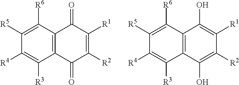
C1([R5])=C([R6])C2=C(C([R3])=C1[R4])C(=O)C([R2])=C([R1])C2=O.C1([R5])=C([R6])C2=C(C([R3])=C1[R4])C(O)=C([R2])C([R1])=C2O
